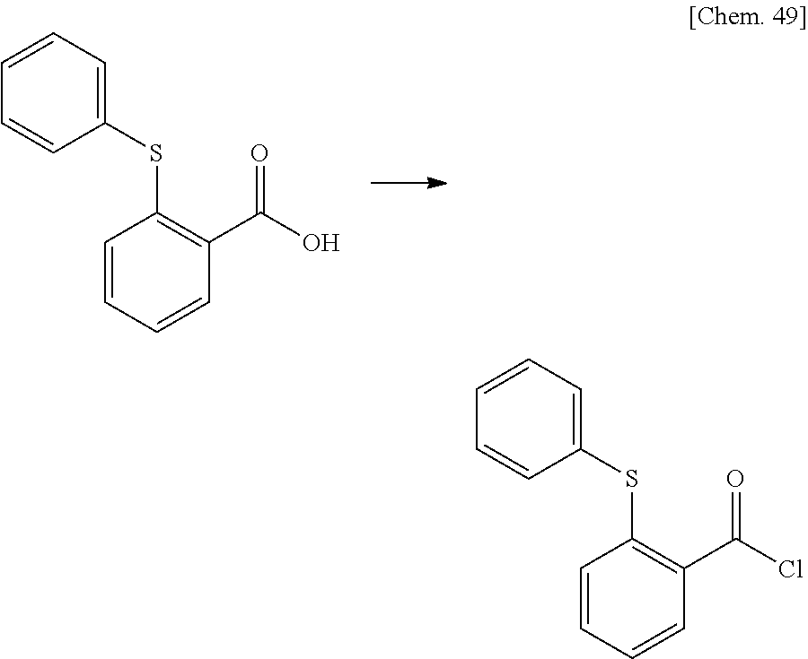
C1=CC=CC(C(O)=O)=C1SC1=CC=CC=C1.C1=CC=CC(C(Cl)=O)=C1SC1=CC=CC=C1
